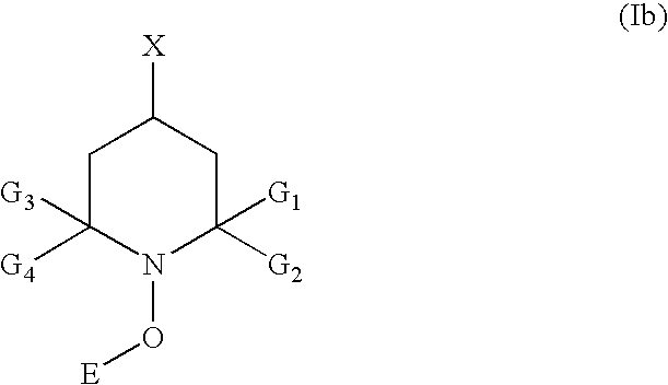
C1C([G3])([G4])N(O[E])C([G1])([G2])CC1[X]
